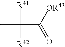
C(C([OR43])=O)([R41])([R42])C
